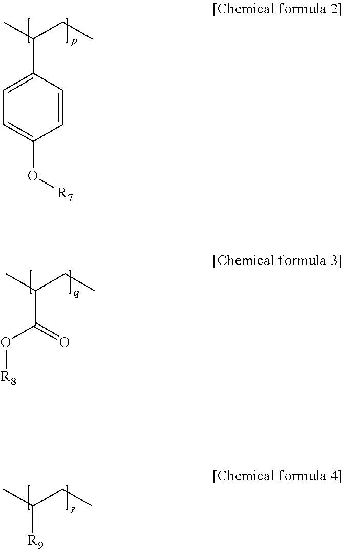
C1(C(C)CC)=CC=C(O[R7])C=C1.C(C(C)CC)(=O)O[R8].[R9]C(C)CC
